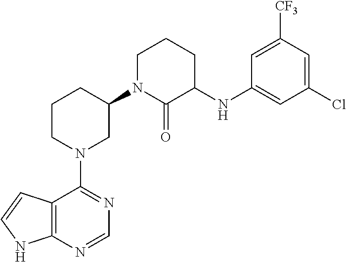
C1(N2CC(N3C(=O)C(NC4=CC(Cl)=CC([CF3])=C4)CCC3)CCC2)=NC=NC2=C1C=CN2
